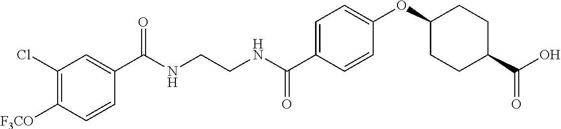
C1(C(NCCNC(C2=CC=C(OC3CCC(C(O)=O)CC3)C=C2)=O)=O)=CC(Cl)=C([F3CO])C=C1
